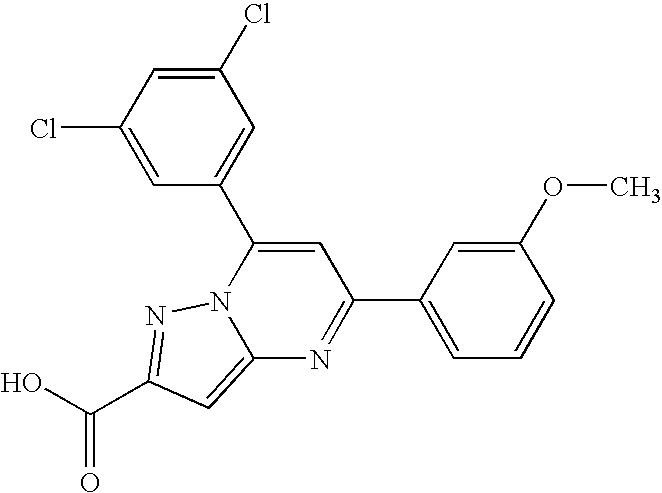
O=C(O)C1=NN2C(=C1)N=C(C1=CC=CC(OC)=C1)C=C2C1=CC(Cl)=CC(Cl)=C1
